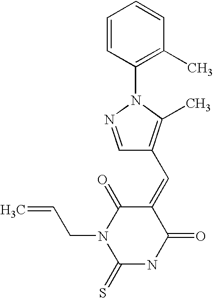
C1=CC(N2N=CC(C=C3C(=O)N(CC=C)C(=S)NC3=O)=C2C)=C(C)C=C1
